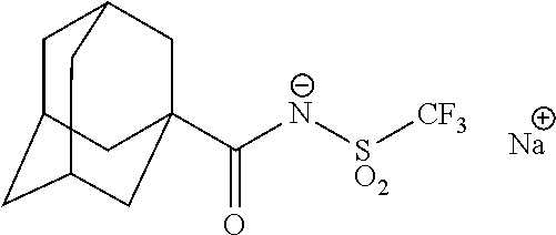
C1C2CC3CC(C([N-][SO2][CF3])=O)(CC1C3)C2.[Na]
